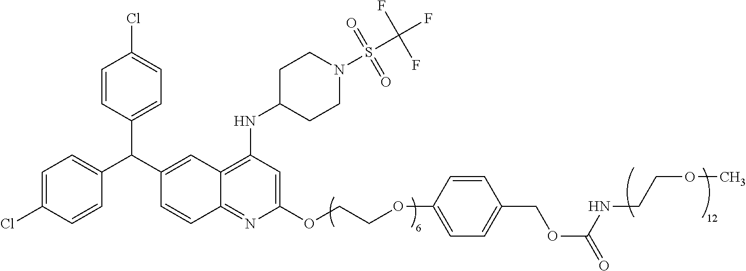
C1=C(Cl)C=CC(C(C2=CC3=C(NC4CCN(S(C(F)(F)F)(=O)=O)CC4)C=C(OCCOC4=CC=C(COC(NCCOC)=O)C=C4)N=C3C=C2)C2=CC=C(Cl)C=C2)=C1
